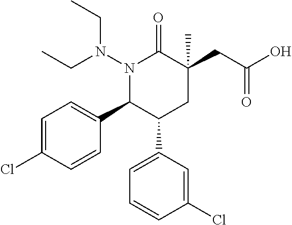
N1(N(CC)CC)C(C2=CC=C(Cl)C=C2)C(C2=CC=CC(Cl)=C2)CC(CC(=O)O)(C)C1=O
